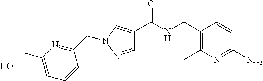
O=C(NCC1=C(C)N=C(N)C=C1C)C1=CN(CC2=NC(C)=CC=C2)N=C1.O
